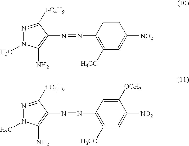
N1=C([t-C4H9])C(N=NC2=C([H3CO])C=C([NO2])C=C2)=C(N)N1C.N1=C([t-C4H9])C(N=NC2=C([H3CO])C=C([NO2])C([OCH3])=C2)=C(N)N1C
